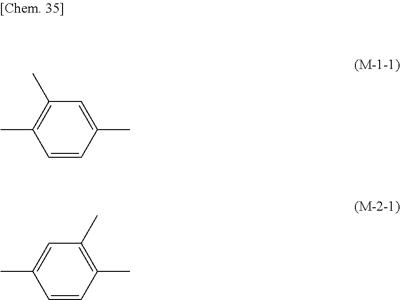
C1=CC(C)=CC(C)=C1C.C1=CC(C)=CC(C)=C1C
